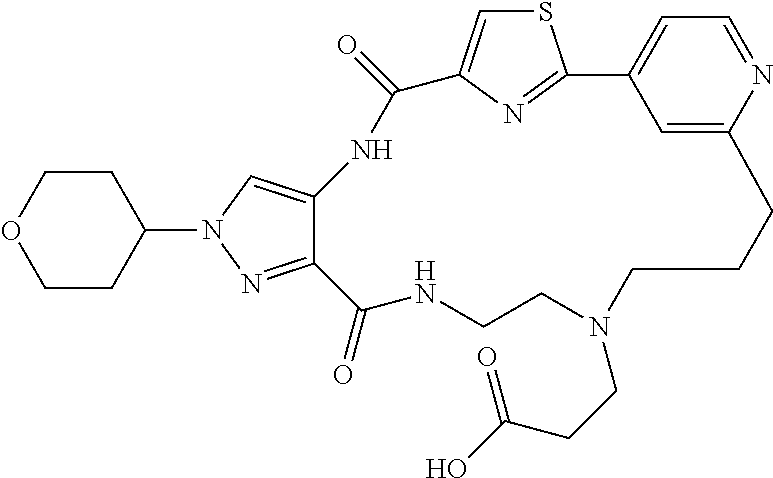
S1C=C2N=C1C1=CC=NC(=C1)CCCN(CCC(O)=O)CCNC(=O)C1=NN(C3CCOCC3)C=C1NC2=O
